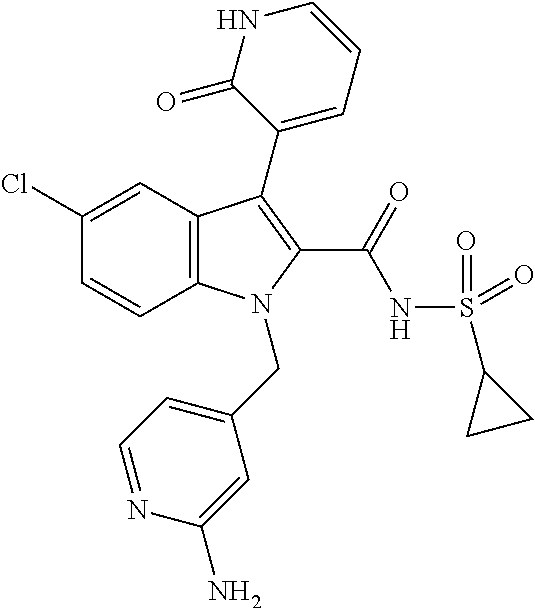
C1(Cl)=CC2=C(C=C1)N(CC1=CC=NC(N)=C1)C(C(NS(C1CC1)(=O)=O)=O)=C2C1=CC=CNC1=O
